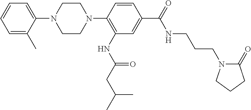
C1=CC=C(C)C(N2CCN(C3=C(NC(=O)CC(C)C)C=C(C(NCCCN4C(=O)CCC4)=O)C=C3)CC2)=C1
